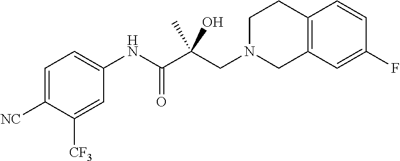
C1=C([NC])C([CF3])=CC(NC(C(CN2CCC3=C(C2)C=C(F)C=C3)(C)O)=O)=C1
